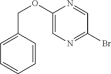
C(OC1=CN=C(Br)C=N1)C1=CC=CC=C1
